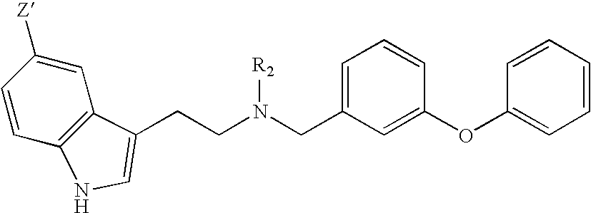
C(CN(CC1=CC=CC(OC2=CC=CC=C2)=C1)[R2])C1=CNC2=C1C=C([Z])C=C2
